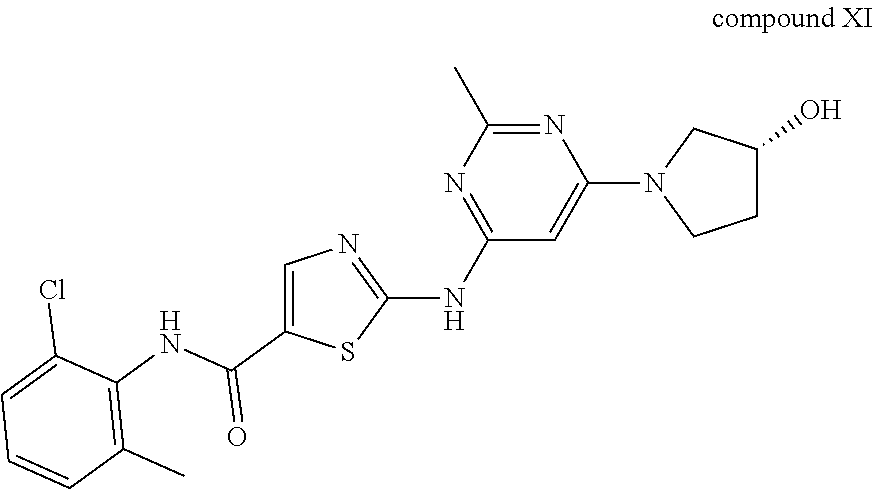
N1=C(C)N=C(NC2=NC=C(C(=O)NC3=C(C)C=CC=C3Cl)S2)C=C1N1CCC(O)C1
